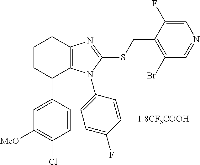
C1CC(C2=CC([MeO])=C(Cl)C=C2)C2=C(C1)N=C(SCC1=C(Br)C=NC=C1F)N2C1=CC=C(F)C=C1
